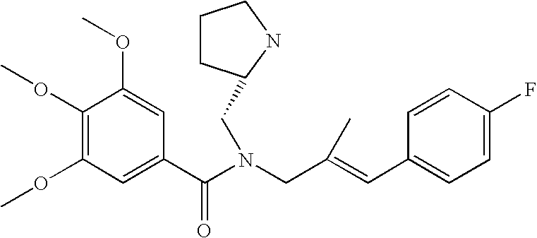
C1(OC)=C(OC)C=C(C(N(CC(=CC2=CC=C(F)C=C2)C)CC2CCCN2)=O)C=C1OC
